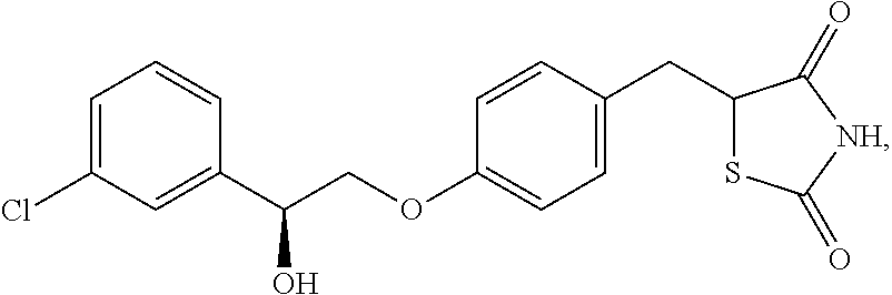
C1=C(Cl)C=C(C(COC2=CC=C(CC3SC(=O)[NH]C3=O)C=C2)O)C=C1
